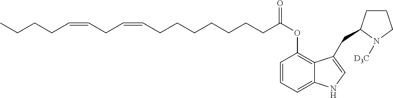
C1=CC=C2C(=C1OC(CCCCCCCC=CCC=CCCCC)=O)C(CC1CCCN1[D3C])=CN2
